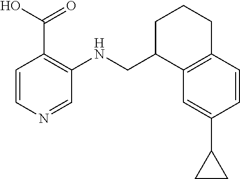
C1=CN=CC(NCC2C3=C(CCC2)C=CC(C2CC2)=C3)=C1C(O)=O
